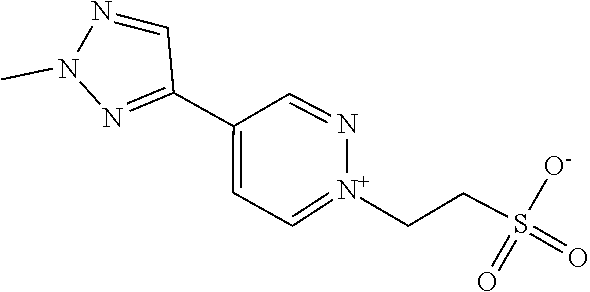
S(=O)(=O)(CC[N+]1=CC=C(C2=NN(C)N=C2)C=N1)[O-]
